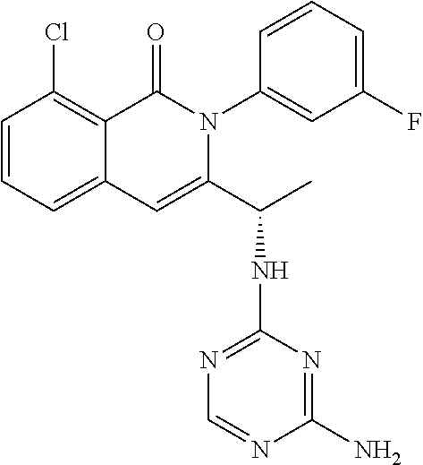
C12=CC=CC(Cl)=C1C(=O)N(C1=CC(F)=CC=C1)C(C(NC1=NC=NC(N)=N1)C)=C2
